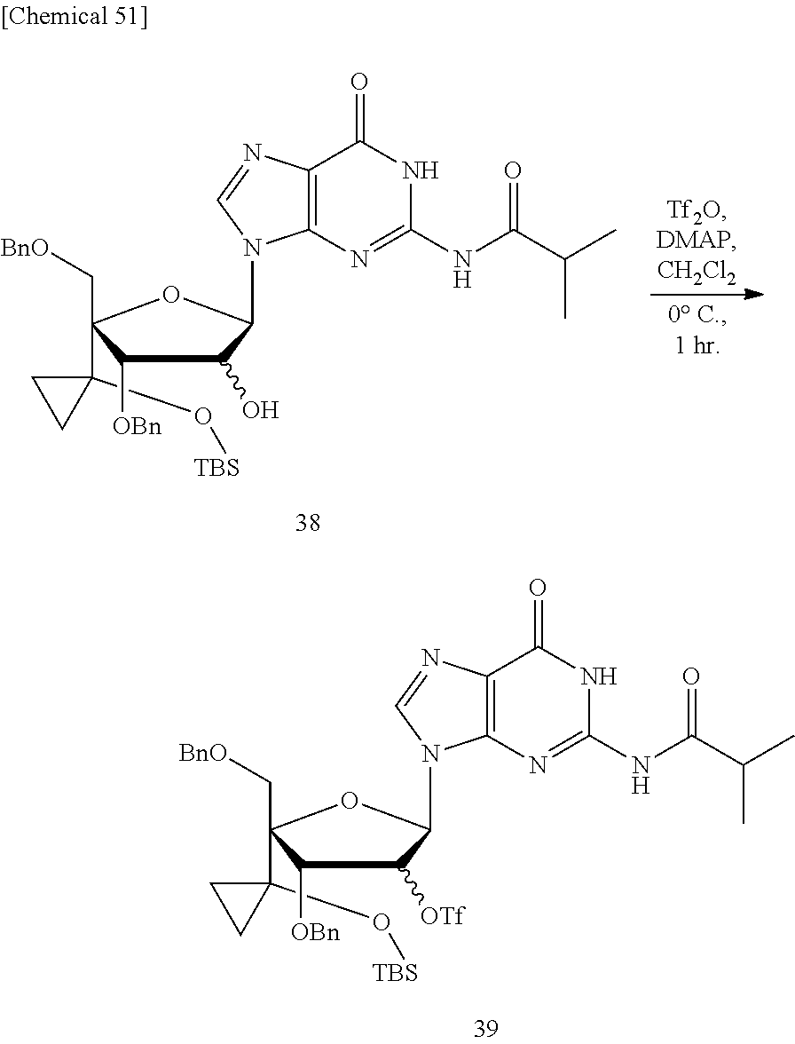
N1C(NC(C(C)C)=O)=NC2=C(C1=O)N=CN2C1OC(C[BnO])(C2(O[TBS])CC2)C([OBn])C1[OTf].N1C(NC(C(C)C)=O)=NC2=C(C1=O)N=CN2C1OC(C[BnO])(C2(O[TBS])CC2)C([OBn])C1O
